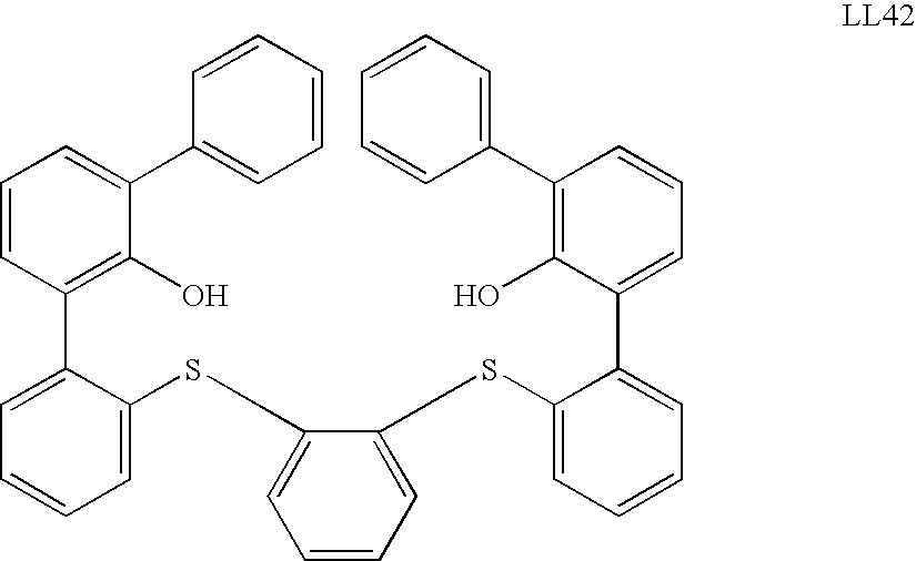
C1=CC(C2=CC=CC=C2SC2=CC=CC=C2SC2=CC=CC=C2C2=CC=CC(C3=CC=CC=C3)=C2O)=C(O)C(C2=CC=CC=C2)=C1
